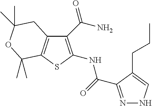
C1(C(N)=O)=C(NC(=O)C2=NNC=C2CCC)SC2=C1CC(C)(C)OC2(C)C
